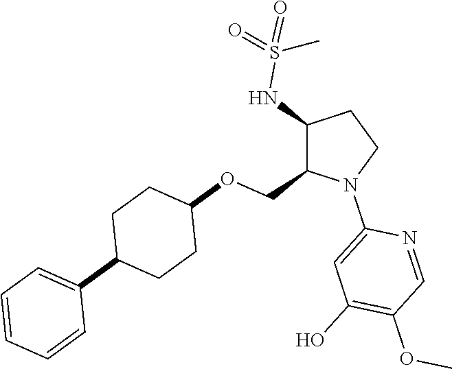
C1(NS(=O)(=O)C)C(COC2CCC(C3=CC=CC=C3)CC2)N(C2=CC(O)=C(OC)C=N2)CC1
